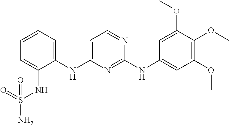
C1=CC=C(NC2=CC=NC(NC3=CC(OC)=C(OC)C(OC)=C3)=N2)C(NS(N)(=O)=O)=C1
